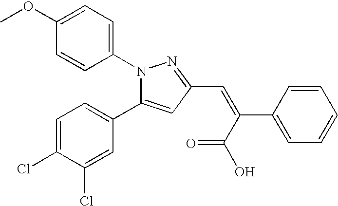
C1(OC)=CC=C(N2C(C3=CC=C(Cl)C(Cl)=C3)=CC(C=C(C(O)=O)C3=CC=CC=C3)=N2)C=C1
